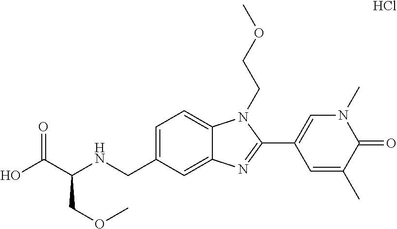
C1=C(CNC(C(O)=O)COC)C=C2C(=C1)N(CCOC)C(C1=CN(C)C(=O)C(C)=C1)=N2.Cl
